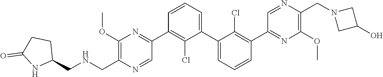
C1(OC)=C(C[HN]CC2CCC(=O)N2)N=CC(C2=C(Cl)C(C3=CC=CC(C4=NC(OC)=C(CN5CC(O)C5)N=C4)=C3Cl)=CC=C2)=N1
